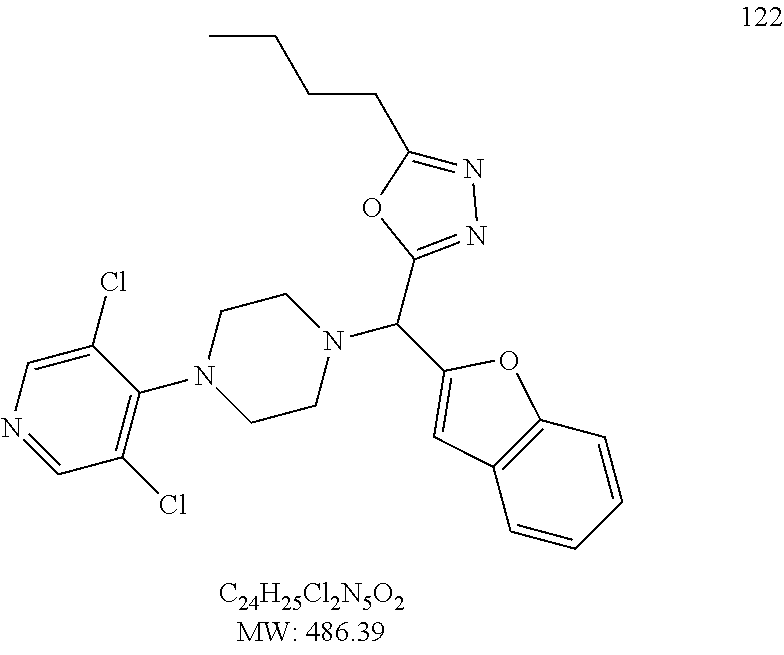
C1(Cl)=CN=CC(Cl)=C1N1CCN(C(C2=CC3=C(O2)C=CC=C3)C2=NN=C(CCCC)O2)CC1
